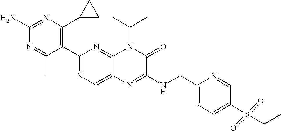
C1(C2=NC=C3C(=N2)N(C(C)C)C(=O)C(NCC2=CC=C(S(CC)(=O)=O)C=N2)=N3)=C(C2CC2)N=C(N)N=C1C
